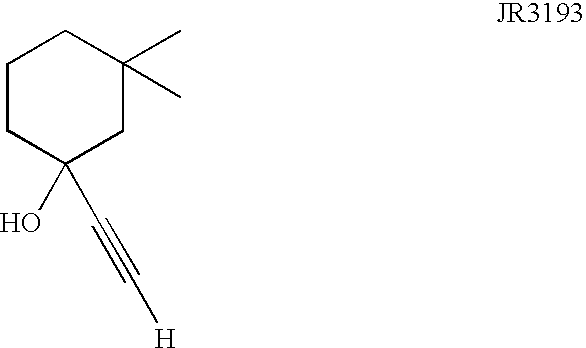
C1CC(O)(C#C[H])CC(C)(C)C1
